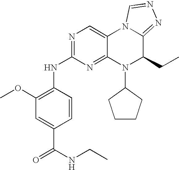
N1=C(NC2=C(OC)C=C(C(NCC)=O)C=C2)N=C2C(=C1)N1C(=NN=C1)C(CC)N2C1CCCC1
